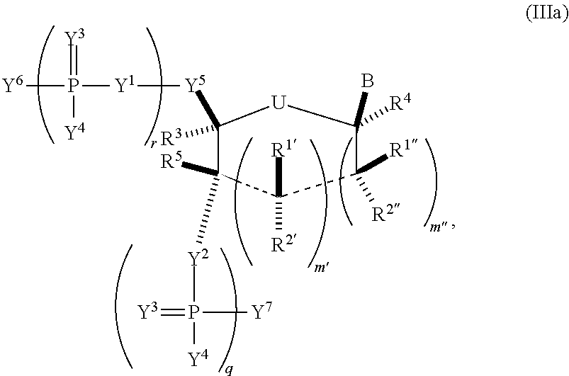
C1([R3])([Y5][Y1]P([Y6])(=[Y3])[Y4])C([R5])([Y2]P([Y4])([Y7])=[Y3])C([R2])([R1])C([R1])([R2])C(B)([R4])[U]1
